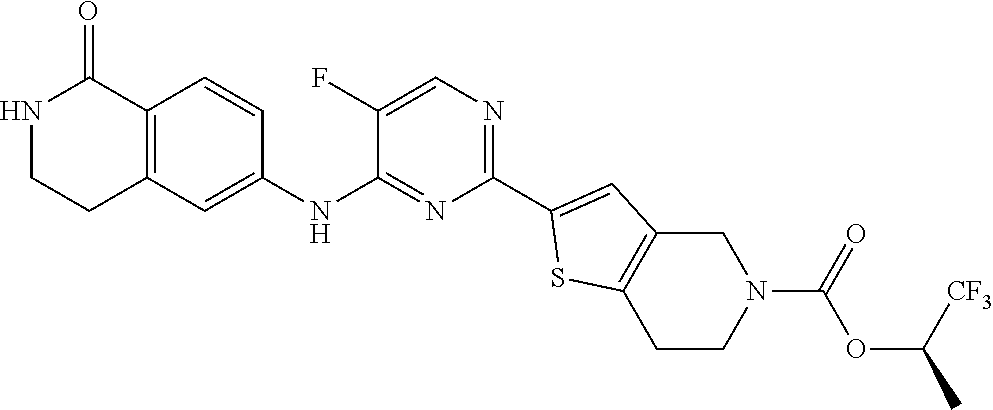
N1CCC2=C(C1=O)C=CC(NC1=NC(C3=CC4=C(S3)CCN(C(=O)OC(C)[CF3])C4)=NC=C1F)=C2
